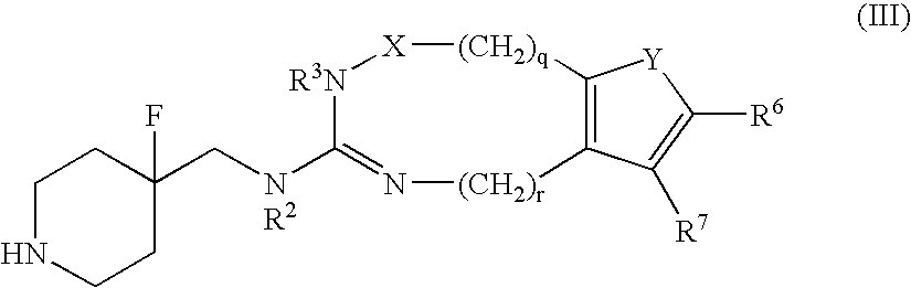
C1NCCC(C[NR2]C2=N[(CH2)r]C3=C([(CH2)q][X][R3N]2)[Y]C([R6])=C3[R7])(F)C1
